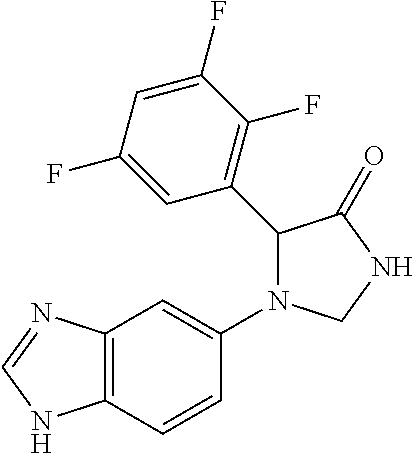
C1NC(=O)C(C2=C(F)C(F)=CC(F)=C2)N1C1=CC2=C(C=C1)NC=N2
